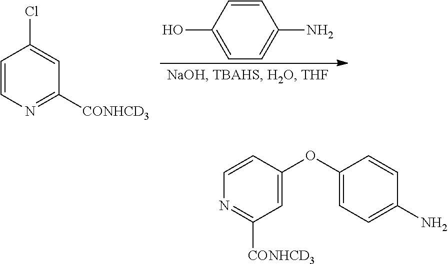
C1=CN=C([CONHCD3])C=C1Cl.C1=CC(N)=CC=C1O.C1=C(OC2=CC=C(N)C=C2)C=CN=C1[CONHCD3]
